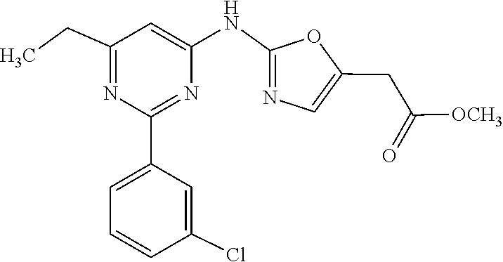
C1(CC(=O)[OCH3])=CN=C(NC2=CC(CC)=NC(C3=CC=CC(Cl)=C3)=N2)O1
